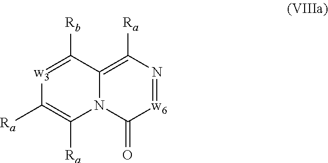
[w6]1=NC([Ra])=C2N(C1=O)C([Ra])=C([Ra])[w3]=C2[Rb]
